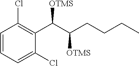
C1=CC(Cl)=C(C(C(CCCC)[OTMS])[OTMS])C(Cl)=C1
